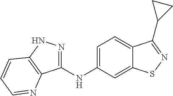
C1(NC2=CC=C3C(=C2)SN=C3C2CC2)=NNC2=C1N=CC=C2
